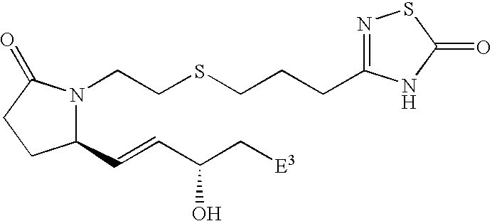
C1(C=CC(C[E3])O)N(CCSCCCC2=NSC(=O)N2)C(=O)CC1
